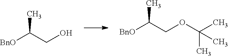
[BnO]C(CO)C.[BnO]C(COC(C)(C)C)C
